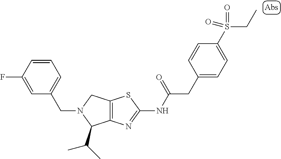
C12=C(N=C(NC(CC3=CC=C(S(CC)(=O)=O)C=C3)=O)S1)C(C(C)C)N(CC1=CC=CC(F)=C1)C2
